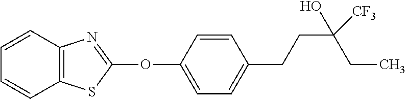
C1(OC2=NC3=C(S2)C=CC=C3)=CC=C(CCC([CF3])(CC)O)C=C1
